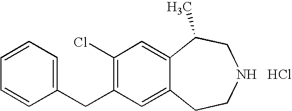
C1=CC=C(CC2=C(Cl)C=C3C(=C2)CCNCC3C)C=C1.Cl
